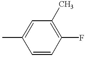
CC1=CC(C)=C(F)C=C1
